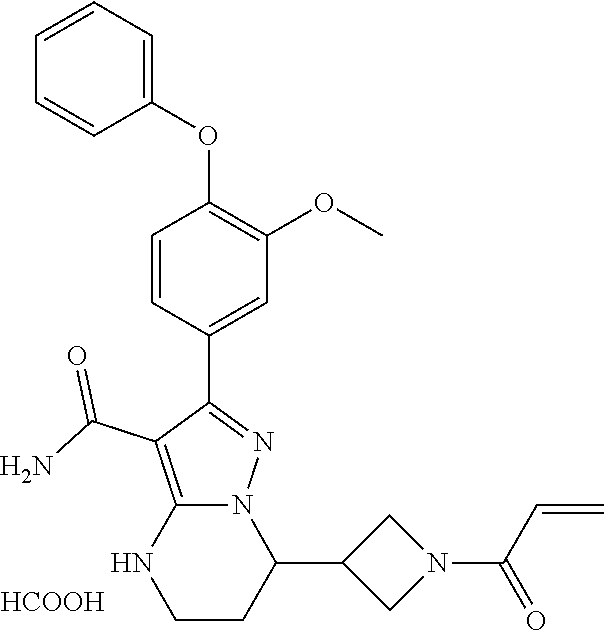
C1=CC(C2=NN3C(=C2C(N)=O)NCCC3C2CN(C(C=C)=O)C2)=CC(OC)=C1OC1=CC=CC=C1.[HCOOH]
